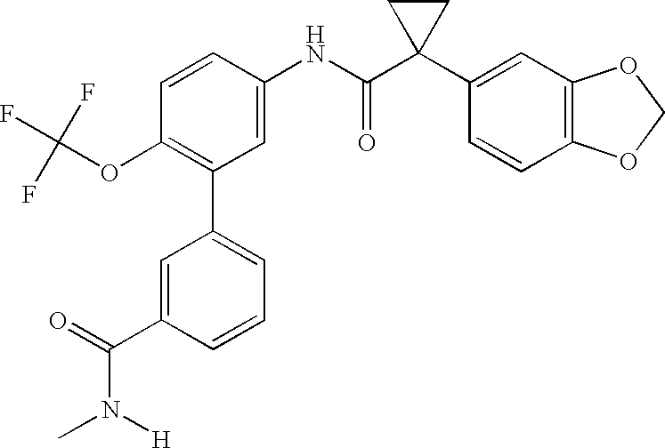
C1(NC(C2(C3=CC4=C(C=C3)OCO4)CC2)=O)=CC(C2=CC=CC(C(N(C)[H])=O)=C2)=C(OC(F)(F)F)C=C1
